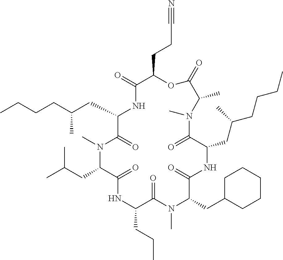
C1(CC(CCCC)C)C(=O)N(C)C(CC(C)C)C(=O)NC(CCC)C(=O)N(C)C(CC2CCCCC2)C(=O)NC(CC(C)CCCC)C(=O)N(C)C(C)C(=O)OC(CCC#N)C(=O)N1
